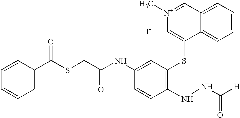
C1=CC=C(C(SCC(NC2=CC(SC3=C[N+](C)=CC4=CC=CC=C34)=C(NNC([H])=O)C=C2)=O)=O)C=C1.[I-]
